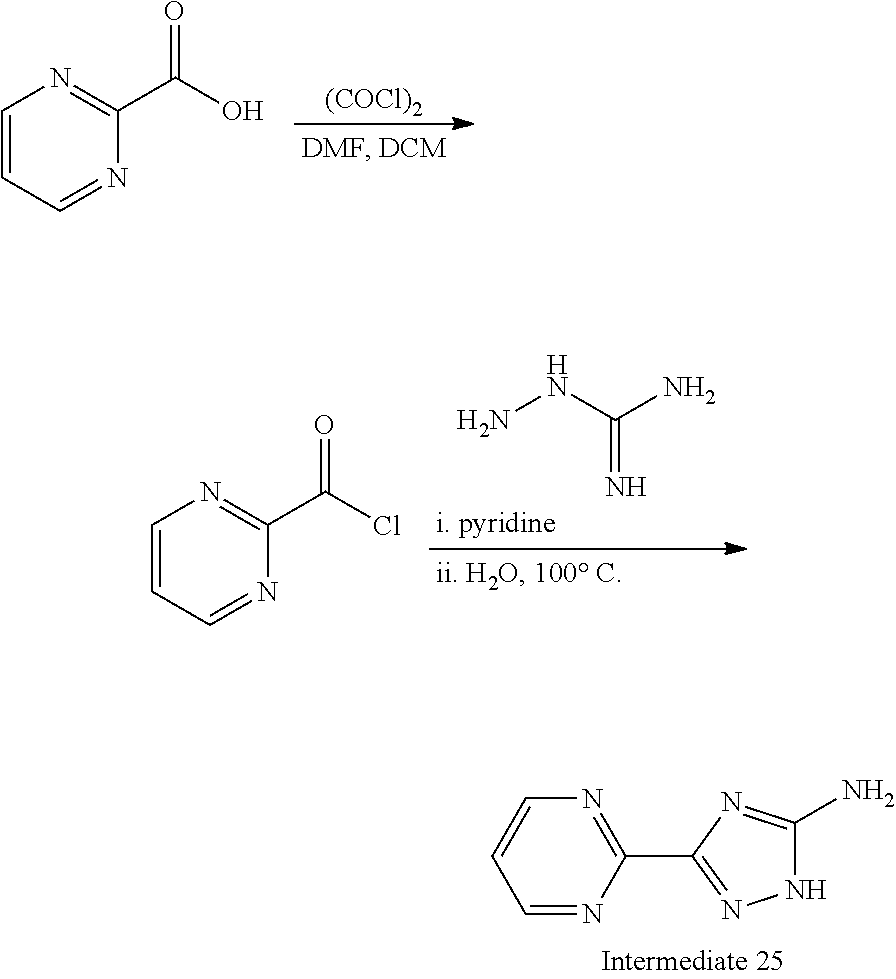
[(COCl)2].C1=CC=NC(C(O)=O)=N1.NNC(N)=N.C1=CC=NC(C(Cl)=O)=N1.NC1=NC(C2=NC=CC=N2)=NN1
